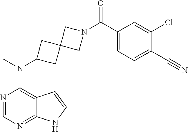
N1=CN=C2C(=C1N(C)C1CC3(C1)CN(C(C1=CC=C(C#N)C(Cl)=C1)=O)C3)C=CN2
